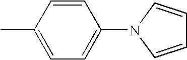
C1=CC(C)=CC=C1N1C=CC=C1
